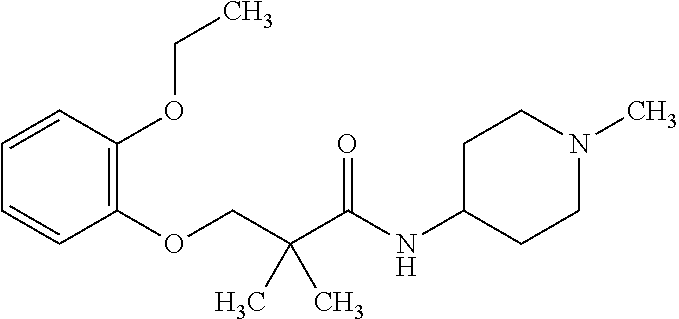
C1=CC(OCC)=C(OCC(C(=O)NC2CCN(C)CC2)(C)C)C=C1
